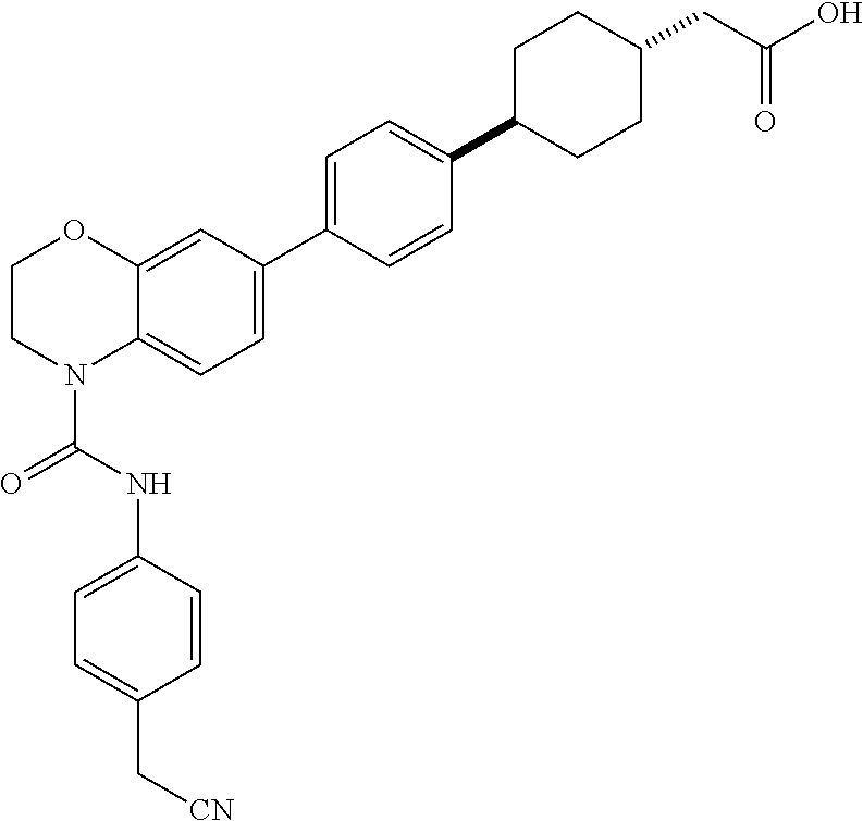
C1=C2C(=CC(C3=CC=C(C4CCC(CC(=O)O)CC4)C=C3)=C1)OCCN2C(NC1=CC=C(C[CN])C=C1)=O
